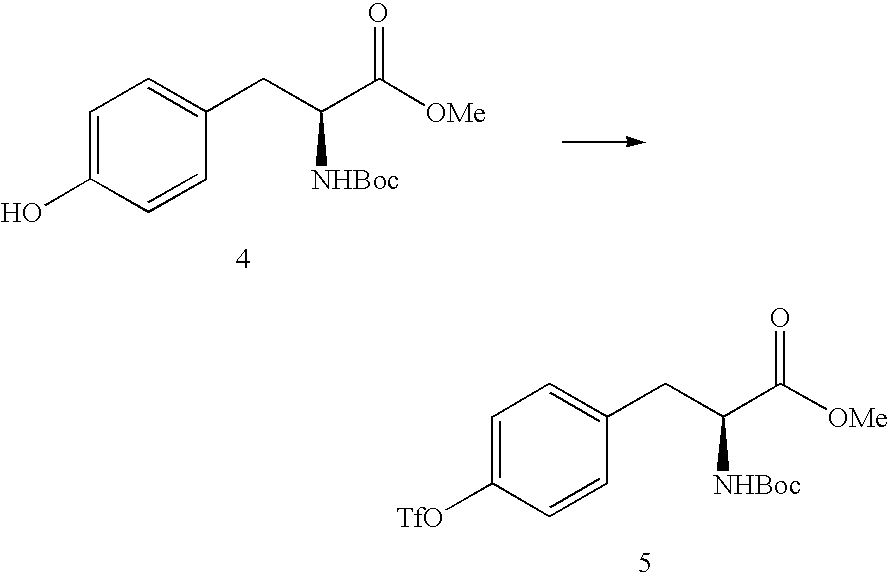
C1=C(O)C=CC(CC(C([OMe])=O)[NHBoc])=C1.C1=C([TfO])C=CC(CC(C([OMe])=O)[NHBoc])=C1
